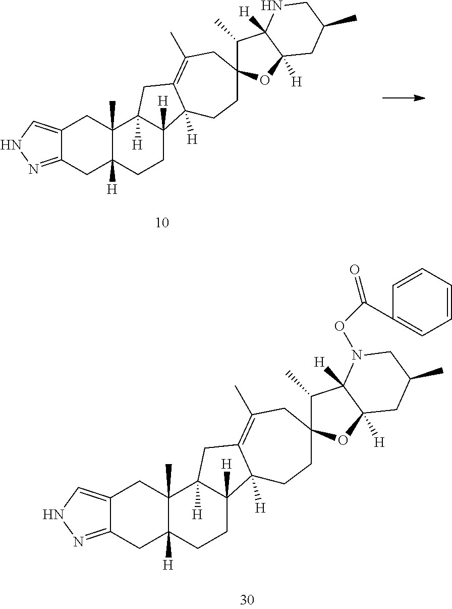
C12=CNN=C1CC1([H])C(C)(C2)C2([H])C([H])(CC1)C1([H])C(=C(C)CC3(CC1)C(C)C1([H])C([H])(O3)CC(C)CN1)C2.C12=CNN=C1CC1([H])C(C)(C2)C2([H])C([H])(CC1)C1([H])C(=C(C)CC3(CC1)C(C)C1([H])C([H])(O3)CC(C)CN1OC(C1=CC=CC=C1)=O)C2
